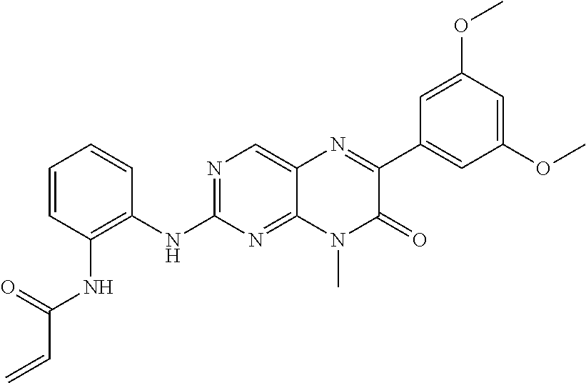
C1(NC2=C(NC(C=C)=O)C=CC=C2)=NC=C2C(=N1)N(C)C(=O)C(C1=CC(OC)=CC(OC)=C1)=N2
